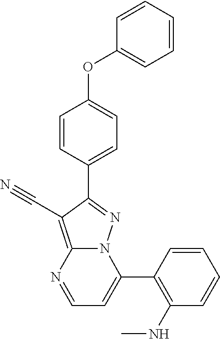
C1=CC=CC(OC2=CC=C(C3=NN4C(=C3C#N)N=CC=C4C3=C(NC)C=CC=C3)C=C2)=C1
